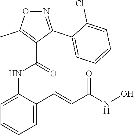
C1=CC=C(C=CC(NO)=O)C(NC(=O)C2=C(C)ON=C2C2=CC=CC=C2Cl)=C1
